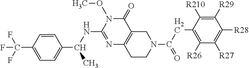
C1=CC(C(F)(F)F)=CC=C1C(NC1=NC2=C(C(=O)N1OC)CN(C(CC1=C([R26])C([R27])=C([R28])C([R29])=C1[R210])=O)CC2)C
